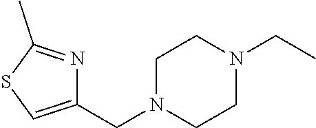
N1=C(C)SC=C1CN1CCN(CC)CC1
